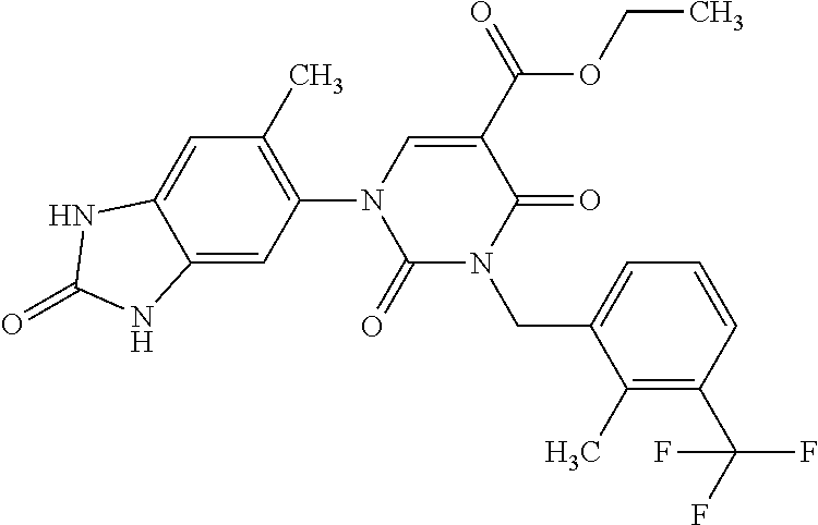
C12=CC(N3C(=O)N(CC4=CC=CC(C(F)(F)F)=C4C)C(=O)C(C(=O)OCC)=C3)=C(C)C=C1NC(=O)N2
